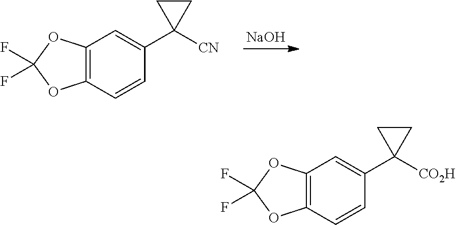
C1=CC(C2([CN])CC2)=CC2=C1OC(F)(F)O2.[NaOH].C1=CC(C2([CO2H])CC2)=CC2=C1OC(F)(F)O2
